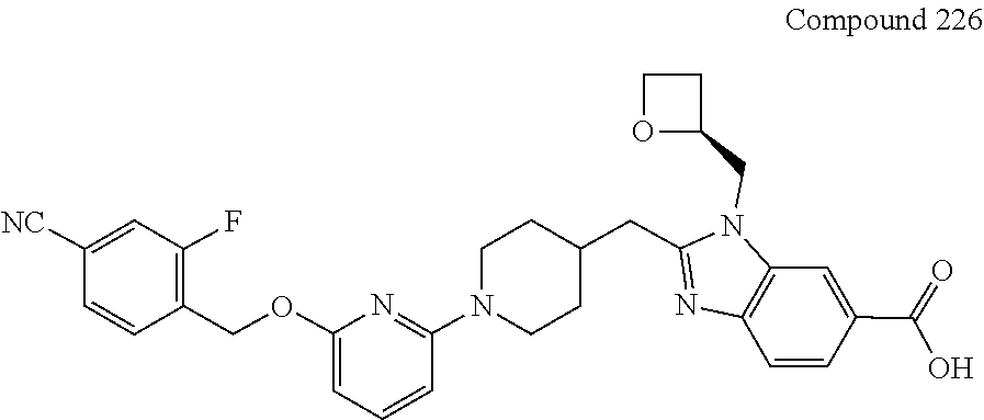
C12=C(C=CC(C(=O)O)=C1)N=C(CC1CCN(C3=NC(OCC4=C(F)C=C([NC])C=C4)=CC=C3)CC1)N2CC1OCC1
